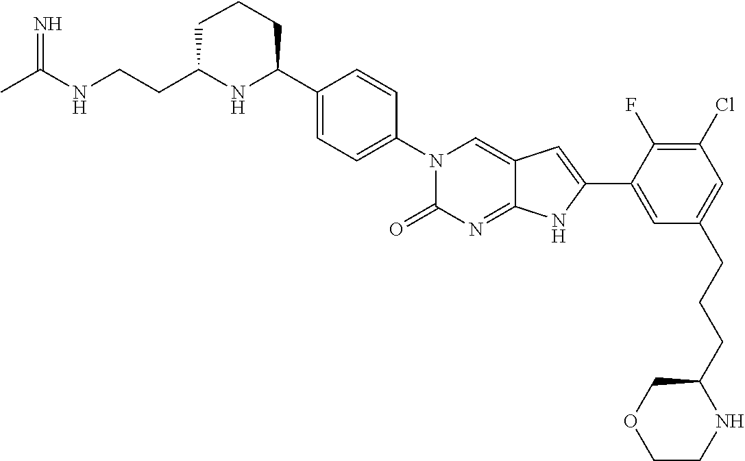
CC(NCCC1NC(C2=CC=C(N3C(=O)N=C4C(=C3)C=C(C3=CC(CCCC5NCCOC5)=CC(Cl)=C3F)N4)C=C2)CCC1)=N
